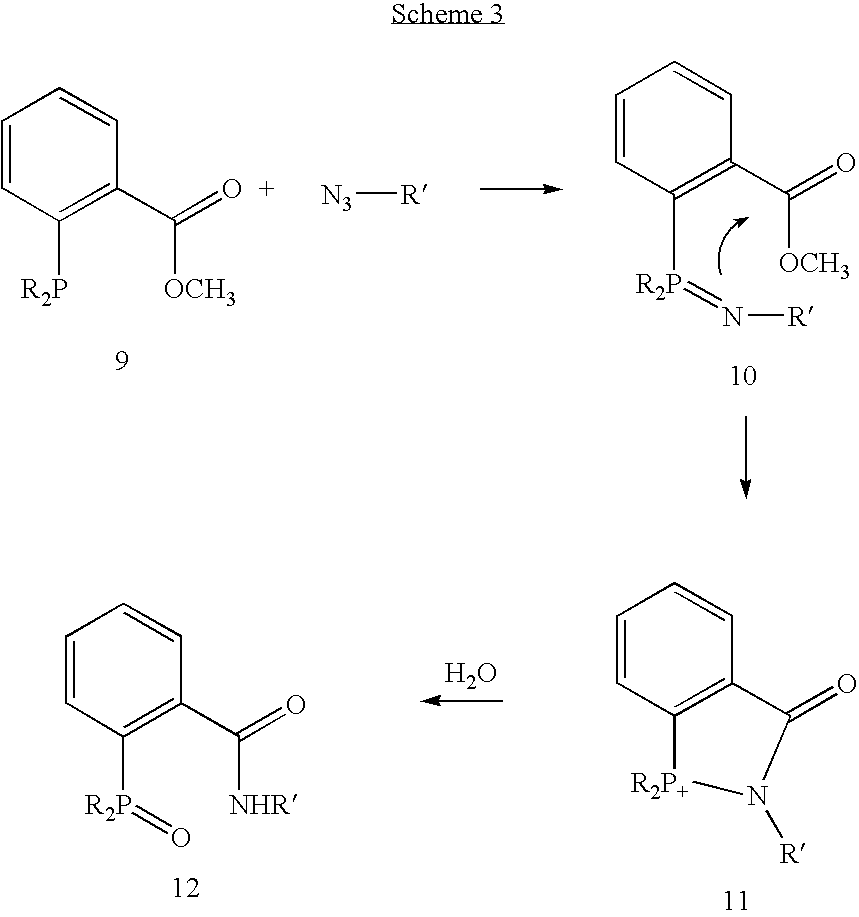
C1=CC([R2P])=C(C(=O)[OCH3])C=C1.C1=CC([R2P]=N[R])=C(C(=O)[OCH3])C=C1.[N3][R].O.C1=CC([R2P]=O)=C(C(=O)[NHR])C=C1.C1=CC2=C(C=C1)C(=O)N([R])[R2P+]2
